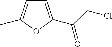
C1=C(C(CCl)=O)OC(C)=C1
